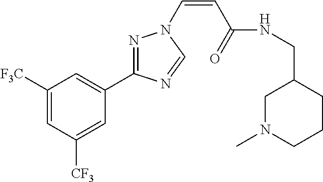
C1([F3C])=CC([CF3])=CC(C2=NN(C=CC(=O)NCC3CN(C)CCC3)C=N2)=C1
